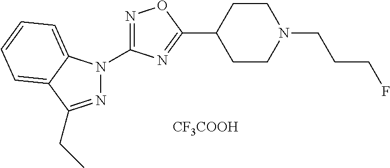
C1CC(C2=NC(N3N=C(CC)C4=CC=CC=C34)=NO2)CCN1CCCF.[CF3COOH]
